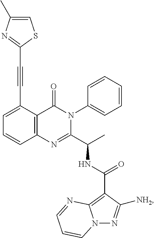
C1(C#CC2=NC(C)=CS2)=CC=CC2=C1C(=O)N(C1=CC=CC=C1)C(C(C)NC(C1=C3N(N=C1[NH2])C=CC=N3)=O)=N2
